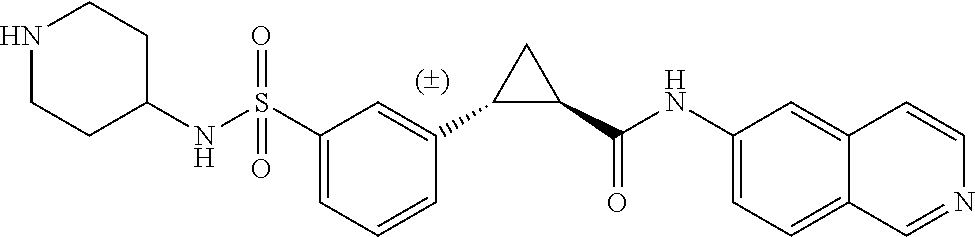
C1(S(NC2CCNCC2)(=O)=O)=CC=CC(C2C(C(NC3=CC=C4C(=C3)C=CN=C4)=O)C2)=C1
